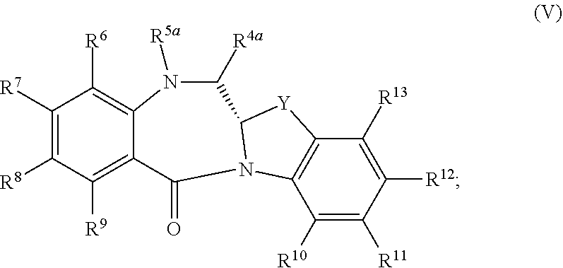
C1([R7])=C([R8])C([R9])=C2C(=C1[R6])N([R5a])C([R4a])C1[Y]C3=C(C([R10])=C([R11])C([R12])=C3[R13])N1C2=O
